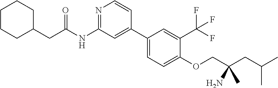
N1=C(NC(CC2CCCCC2)=O)C=C(C2=CC=C(OCC(CC(C)C)(C)N)C(C(F)(F)F)=C2)C=C1
